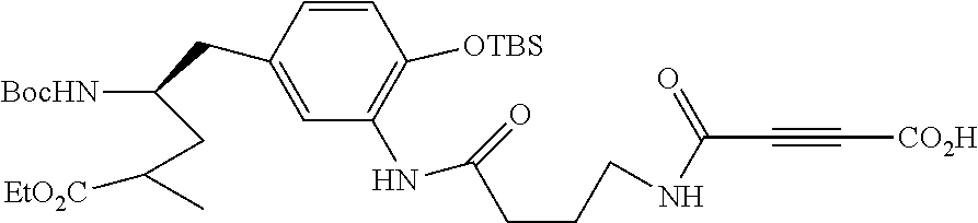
N(C1=C([OTBS])C=CC(CC([BocHN])CC([EtO2C])C)=C1)C(=O)CCCNC(=O)C#C[CO2H]
